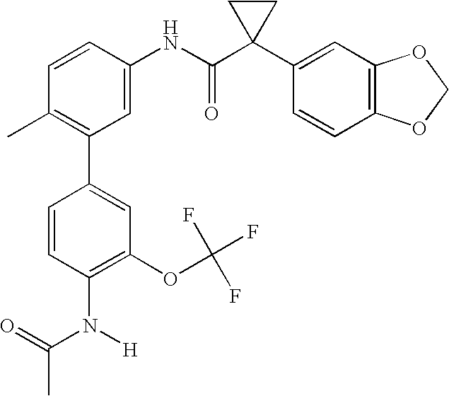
C1(NC(C2(C3=CC4=C(C=C3)OCO4)CC2)=O)=CC(C2=CC(OC(F)(F)F)=C(N([H])C(C)=O)C=C2)=C(C)C=C1
